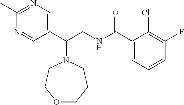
C1(C)=NC=C(C(CNC(C2=CC=CC(F)=C2Cl)=O)N2CCOCCC2)C=N1
